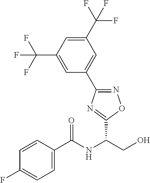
C(NC(CO)C1=NC(C2=CC(C(F)(F)F)=CC(C(F)(F)F)=C2)=NO1)(=O)C1=CC=C(F)C=C1
